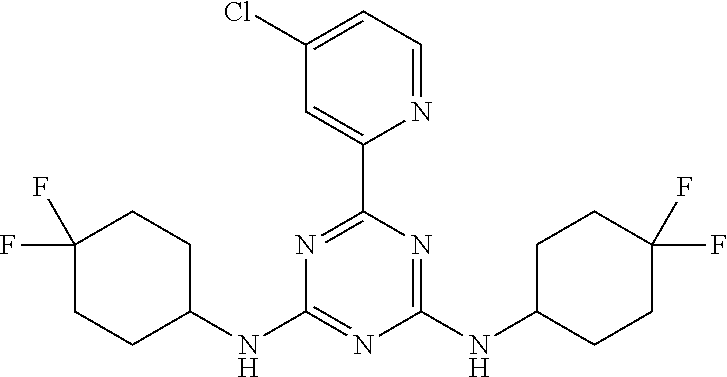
N1=CC=C(Cl)C=C1C1=NC(NC2CCC(F)(F)CC2)=NC(NC2CCC(F)(F)CC2)=N1
